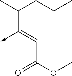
C(C(OC)=O)=C(->C)C(C)CCC
